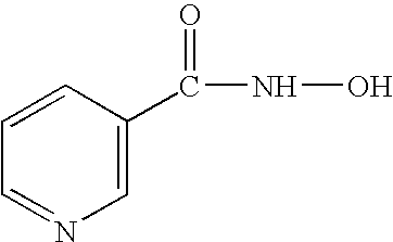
C1=C(C(NO)=O)C=CC=N1
